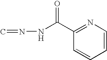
C1=CN=C(C(NN=C)=O)C=C1
